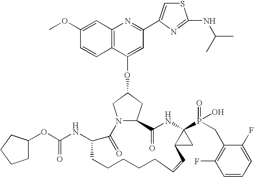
C12=C(C=C(OC)C=C1)N=C(C1=CSC(NC(C)C)=N1)C=C2OC1CN2C(C1)C(=O)NC1(P(=O)(O)CC3=C(F)C=CC=C3F)C(C1)C=CCCCCCC(NC(=O)OC1CCCC1)C2=O
